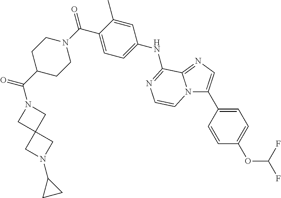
C1(C(N2CCC(C(=O)N3CC4(C3)CN(C3CC3)C4)CC2)=O)=CC=C(NC2=NC=CN3C(C4=CC=C(OC(F)F)C=C4)=CN=C32)C=C1C
